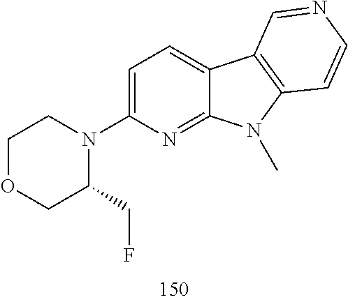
C1=C(N2C(CF)COCC2)N=C2C(=C1)C1=C(N2C)C=CN=C1
